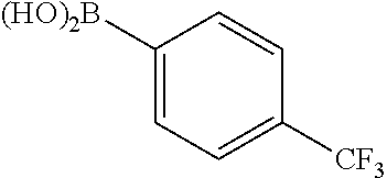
C1([(HO)2B])=CC=C([CF3])C=C1
